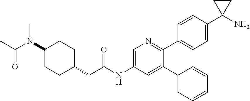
C(N(C1CCC(CC(NC2=CN=C(C3=CC=C(C4(N)CC4)C=C3)C(C3=CC=CC=C3)=C2)=O)CC1)C)(C)=O
